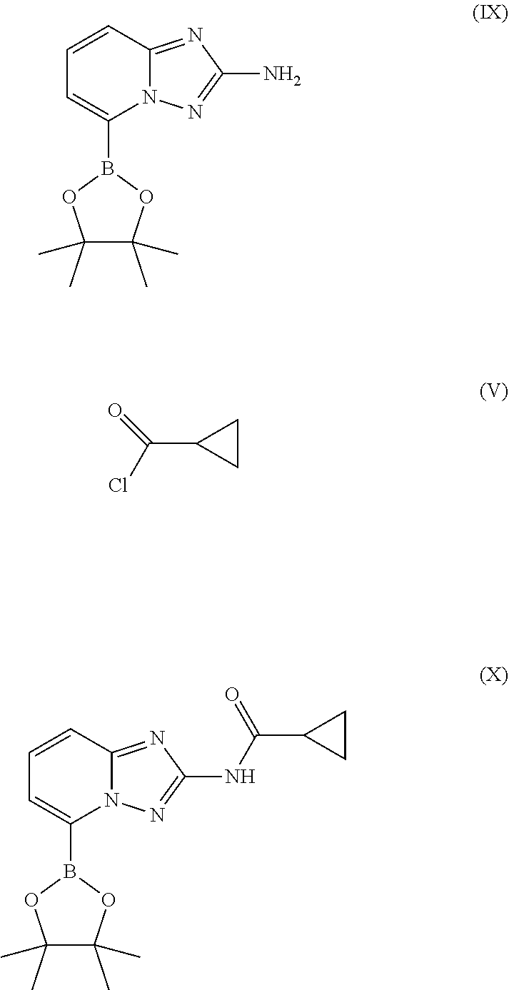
C1=CC2=NC(N)=NN2C(B2OC(C)(C)C(C)(C)O2)=C1.C1=CC2=NC(NC(C3CC3)=O)=NN2C(B2OC(C)(C)C(C)(C)O2)=C1.ClC(C1CC1)=O
